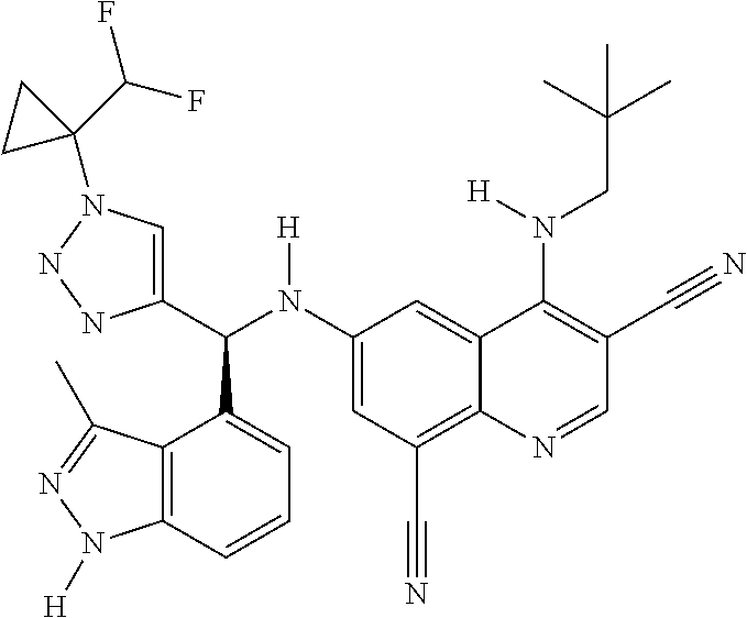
C1(N(C(C2=CN(C3(C(F)F)CC3)NN2)C2=CC=CC3=C2C(C)=NN3[H])[H])=CC(C#N)=C2C(=C1)C(N(CC(C)(C)C)[H])=C(C#N)C=N2
